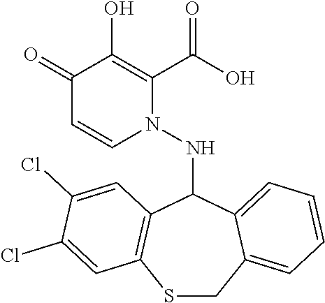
C1(=O)C=CN(NC2C3=C(SCC4=CC=CC=C24)C=C(Cl)C(Cl)=C3)C(C(O)=O)=C1O
